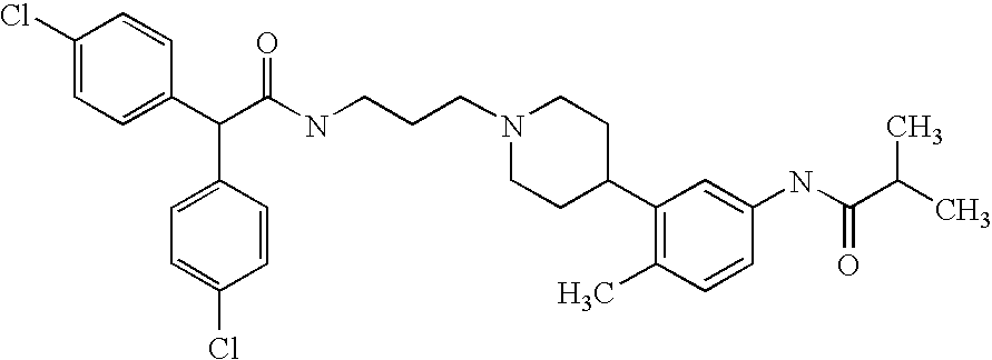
C(C(C1=CC=C(Cl)C=C1)C1=CC=C(Cl)C=C1)(NCCCN1CCC(C2=C(C)C=CC(NC(C(C)C)=O)=C2)CC1)=O
